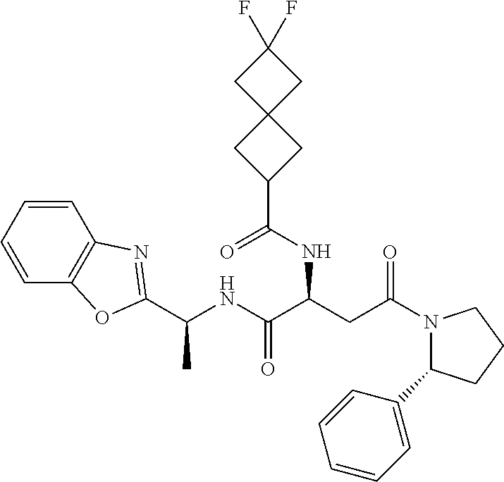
C1=CC2=C(C=C1)OC(C(NC(C(CC(N1C(C3=CC=CC=C3)CCC1)=O)NC(C1CC3(C1)CC(F)(F)C3)=O)=O)C)=N2
